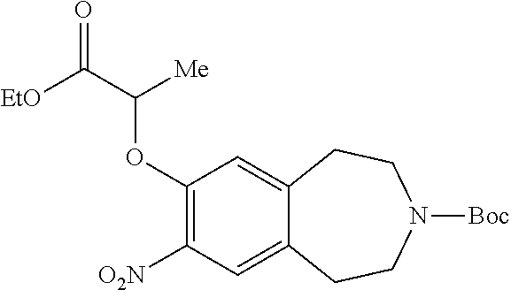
C1(OC(C([EtO])=O)[Me])=C([O2N])C=C2C(=C1)CCN([Boc])CC2
